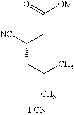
C(CC(C)C)(CC([OM])=O)[NC].[I-CN]
